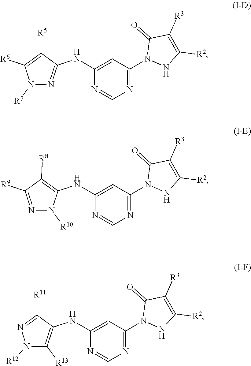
N1([R7])N=C(NC2=CC(N3NC([R2])=C([R3])C3=O)=NC=N2)C([R5])=C1[R6].N1=C([R9])C([R8])=C(NC2=CC(N3NC([R2])=C([R3])C3=O)=NC=N2)N1[R10].N1([R12])C([R13])=C(NC2=CC(N3NC([R2])=C([R3])C3=O)=NC=N2)C([R11])=N1
